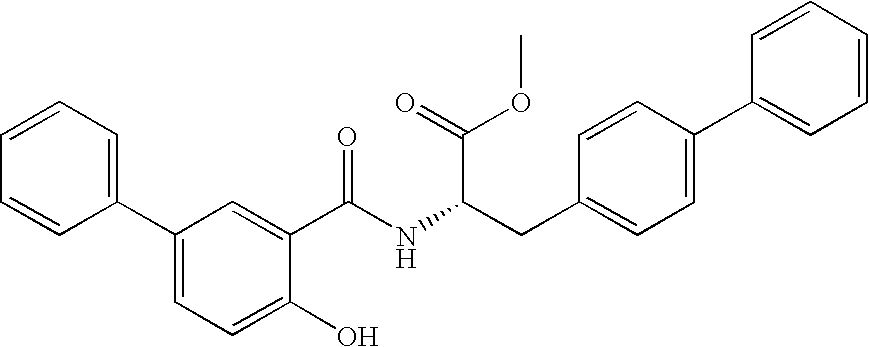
C1=CC(C2=CC=C(O)C(C(=O)NC(CC3=CC=C(C4=CC=CC=C4)C=C3)C(OC)=O)=C2)=CC=C1
